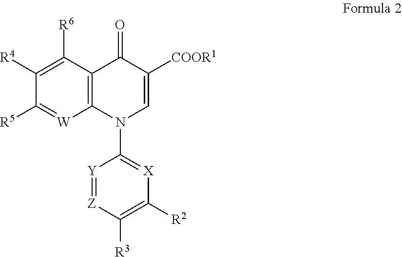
C1([R4])=C([R6])C2=C([W]=C1[R5])N(C1=[X]C([R2])=C([R3])[Z]=[Y]1)C=C([COOR1])C2=O
